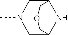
C1C2NC(CN1C)COC2
